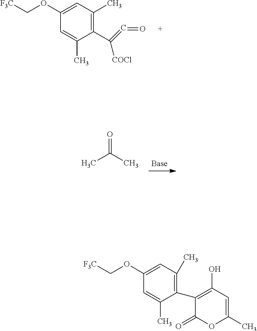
[F3C]COC1=CC(C)=C(C([COCl])=C=O)C(C)=C1.O=C(C)C.[F3C]COC1=CC(C)=C(C2=C(O)C=C(C)OC2=O)C(C)=C1
